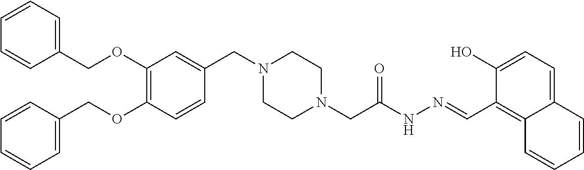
C1(OCC2=CC=CC=C2)=C(OCC2=CC=CC=C2)C=CC(CN2CCN(CC(NN=CC3=C4C(=CC=C3O)C=CC=C4)=O)CC2)=C1
